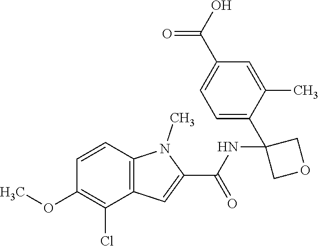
C1=C(C2(NC(C3=CC4=C(N3C)C=CC(OC)=C4Cl)=O)COC2)C(C)=CC(C(O)=O)=C1
